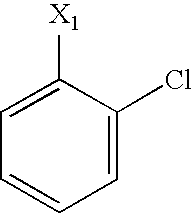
C1=C(Cl)C([X1])=CC=C1
